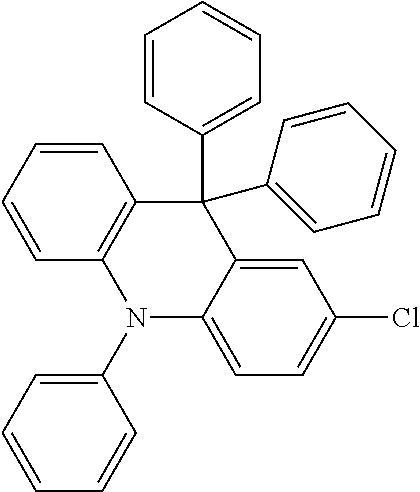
C1=CC=CC2=C1C(C1=CC=CC=C1)(C1=CC=CC=C1)C1=CC(Cl)=CC=C1N2C1=CC=CC=C1
